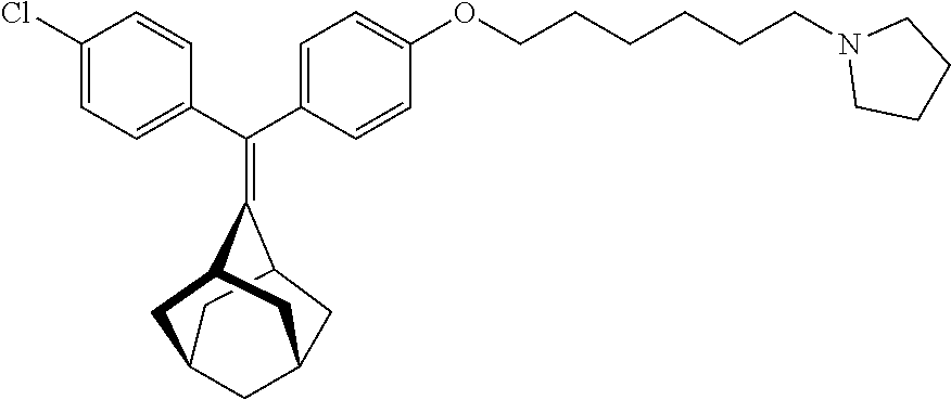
ClC1=CC=C(C(C2=CC=C(OCCCCCCN3CCCC3)C=C2)=C2C3CC4CC2CC(C3)C4)C=C1
